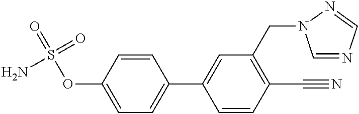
C1(OS(=O)(=O)N)=CC=C(C2=CC(CN3C=NC=N3)=C(C#N)C=C2)C=C1
